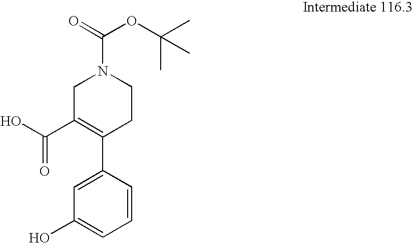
C1=C(C2=C(C(O)=O)CN(C(OC(C)(C)C)=O)CC2)C=CC=C1O
